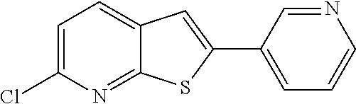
C1=C(Cl)N=C2C(=C1)C=C(C1=CC=CN=C1)S2
